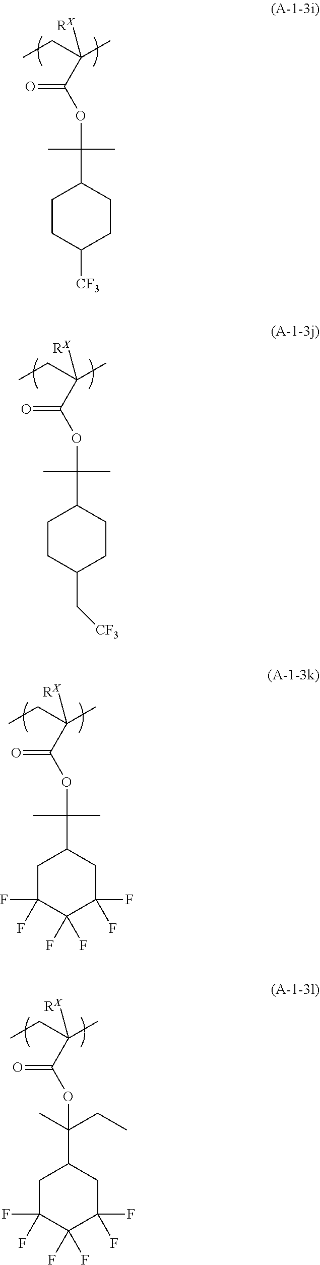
C1(C(OC(C(C)(CC)[RX])=O)(C)C)CCC([CF3])CC1.C1(C(OC(C(C)(CC)[RX])=O)(C)C)CCC(C[CF3])CC1.C1(C(OC(C(C)(CC)[RX])=O)(C)C)CC(F)(F)C(F)(F)C(F)(F)C1.C1(C(OC(C(C)(CC)[RX])=O)(CC)C)CC(F)(F)C(F)(F)C(F)(F)C1
